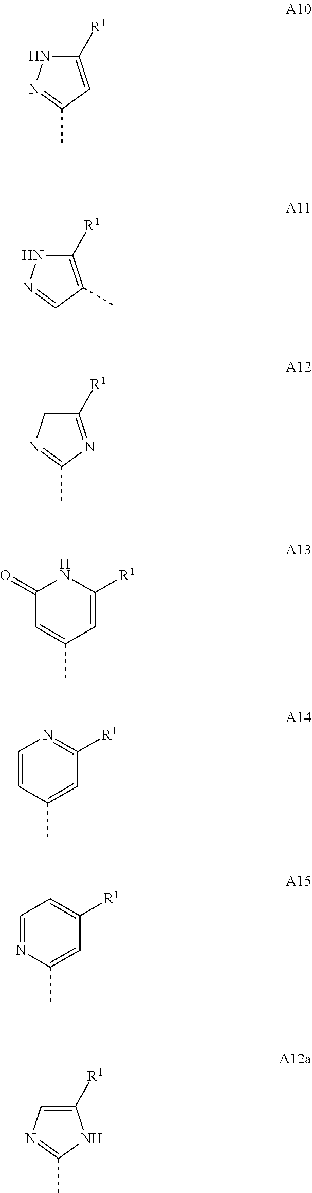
C1([R1])=CC(C)=NN1.C1([R1])=C(C)C=NN1.C1([R1])=NC(C)=NC1.N1C(=O)C=C(C)C=C1[R1].N1=C([R1])C=C(C)C=C1.C1=C([R1])C=C(C)N=C1.C1([R1])=CN=C(C)N1
